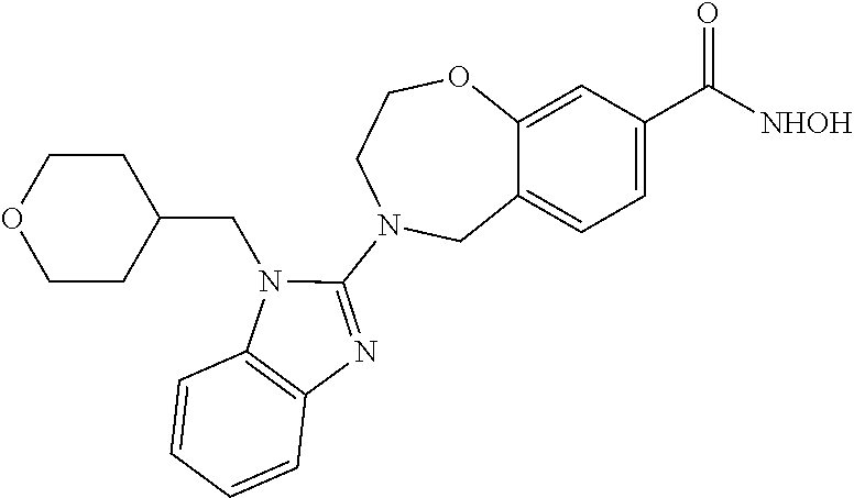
C12=CC(C([NHOH])=O)=CC=C1CN(C1=NC3=C(N1CC1CCOCC1)C=CC=C3)CCO2
